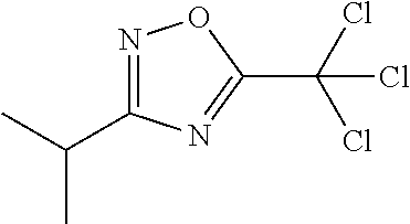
N1=C(C(C)C)N=C(C(Cl)(Cl)Cl)O1
